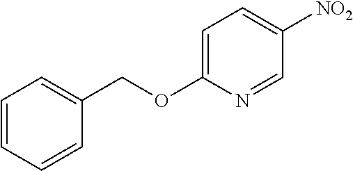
C1=CC=CC(COC2=CC=C([NO2])C=N2)=C1
